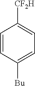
C1=CC([Bu])=CC=C1[CF2H]
